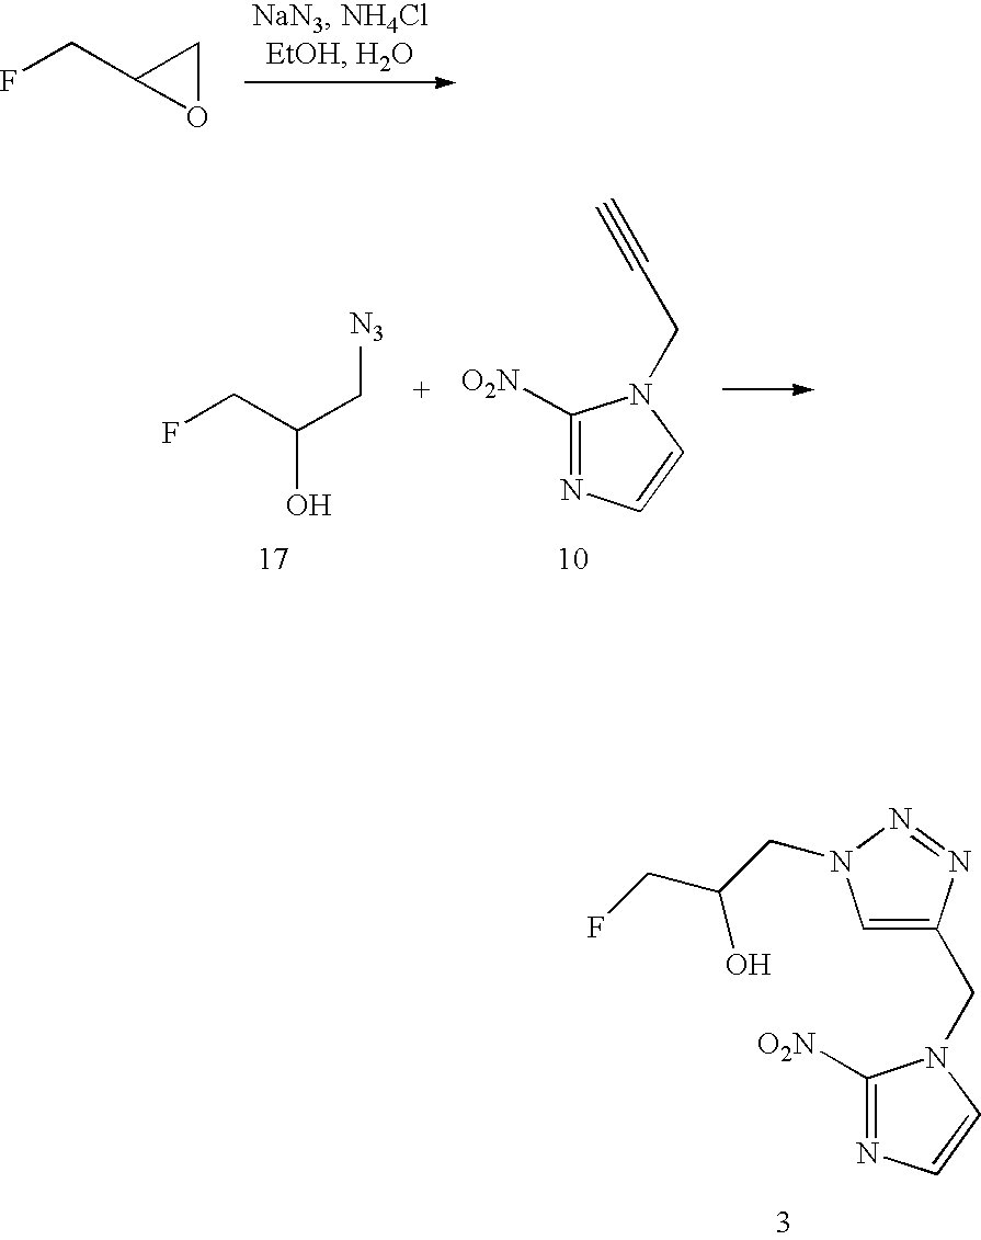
O1CC1CF.FCC(C[N3])O.C1([O2N])=NC=CN1CC#C.C1([O2N])=NC=CN1CC1=CN(CC(CF)O)N=N1
